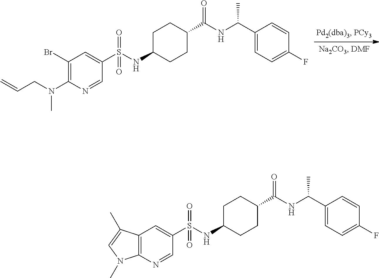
C1(Br)=C(N(CC=C)C)N=CC(S(NC2CCC(C(NC(C3=CC=C(F)C=C3)C)=O)CC2)(=O)=O)=C1.C12=C(N=CC(S(NC3CCC(C(NC(C4=CC=C(F)C=C4)C)=O)CC3)(=O)=O)=C1)N(C)C=C2C
